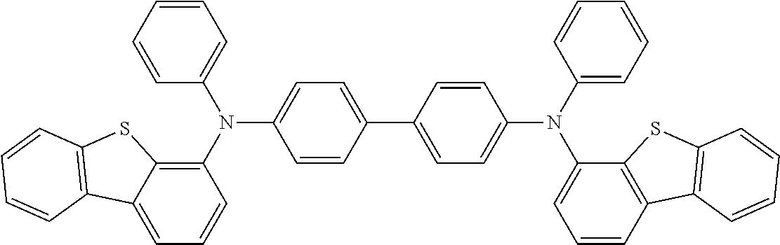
C1=CC=C(N(C2=CC=C(C3=CC=C(N(C4=CC=CC=C4)C4=CC=CC5=C4SC4=C5C=CC=C4)C=C3)C=C2)C2=C3C(=CC=C2)C2=C(S3)C=CC=C2)C=C1
